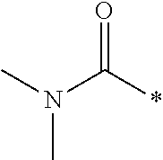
N(C(*)=O)(C)C
